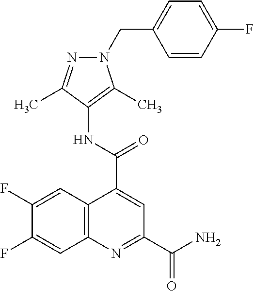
C1=CC(F)=CC=C1CN1C(C)=C(NC(C2=CC(C(N)=O)=NC3=C2C=C(F)C(F)=C3)=O)C(C)=N1
